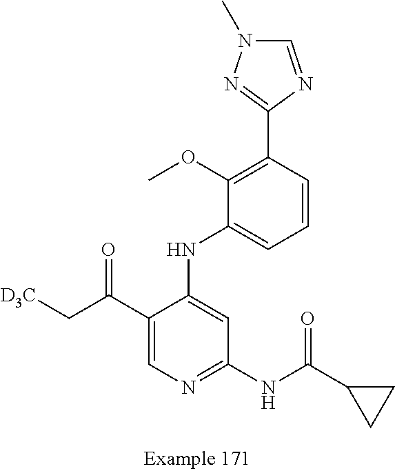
C1(NC2=CC(NC(C3CC3)=O)=NC=C2C(C[D3C])=O)=CC=CC(C2=NN(C)C=N2)=C1OC
